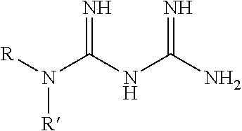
N([R])([R])C(NC(N)=N)=N
